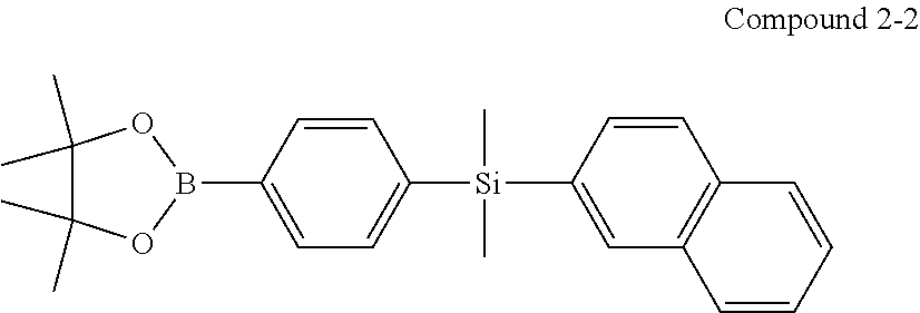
C1=C([Si](C2=CC=C(B3OC(C)(C)C(C)(C)O3)C=C2)(C)C)C=CC2=C1C=CC=C2
